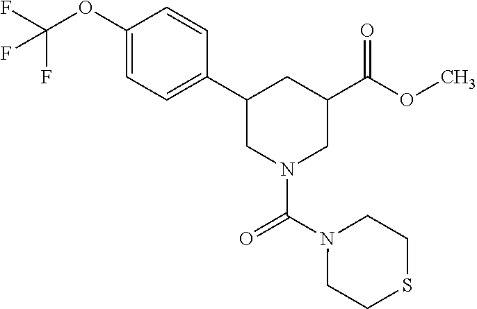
C1(OC(F)(F)F)=CC=C(C2CN(C(N3CCSCC3)=O)CC(C(OC)=O)C2)C=C1
